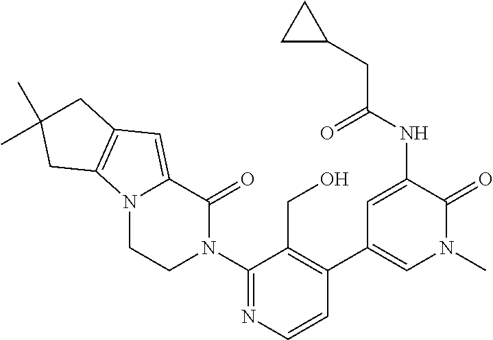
N12CCN(C3=NC=CC(C4=CN(C)C(=O)C(NC(CC5CC5)=O)=C4)=C3CO)C(=O)C1=CC1=C2CC(C)(C)C1
